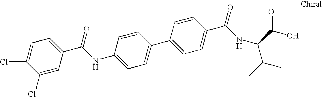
C1(Cl)=CC(C(NC2=CC=C(C3=CC=C(C(NC(C(O)=O)C(C)C)=O)C=C3)C=C2)=O)=CC=C1Cl
